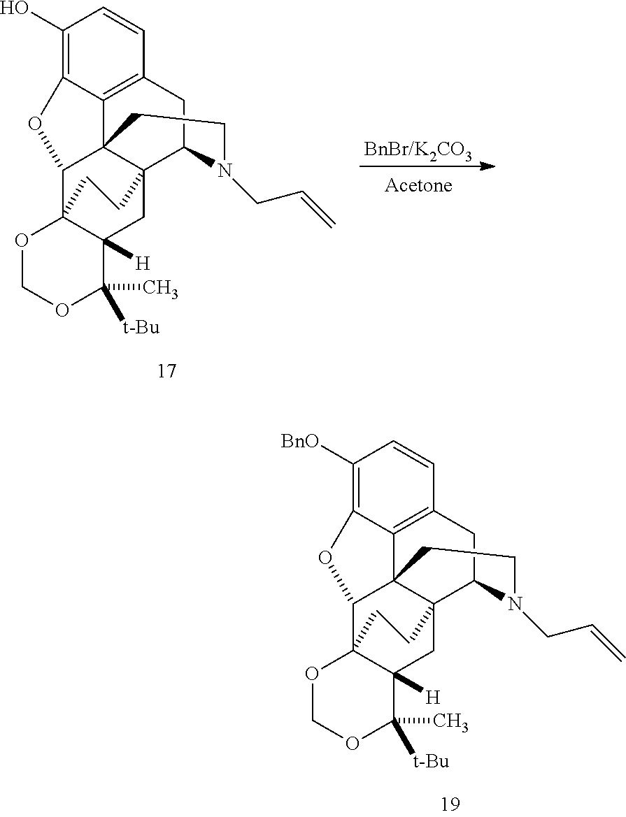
C1(O)=C2C3=C(C=C1)CC1N(CC=C)CCC34C(O2)C23OCOC(C)([t-Bu])C2([H])CC14CC3.[BnBr/K2CO3].[Acetone].C1([BnO])=C2C3=C(C=C1)CC1N(CC=C)CCC34C(O2)C23OCOC(C)([t-Bu])C2([H])CC14CC3
